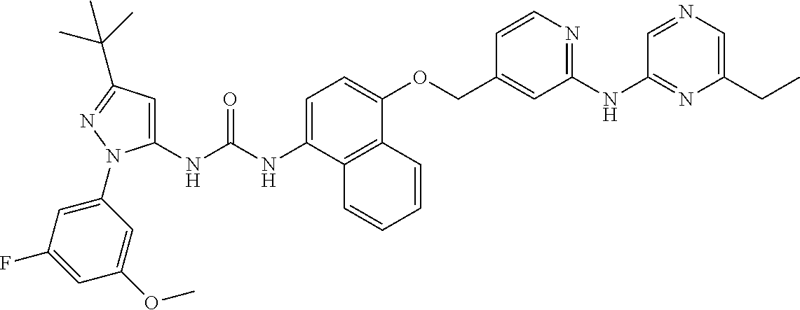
N(C(NC1=CC(C(C)(C)C)=NN1C1=CC(F)=CC(OC)=C1)=O)C1=CC=C(OCC2=CC(NC3=NC(CC)=CN=C3)=NC=C2)C2=C1C=CC=C2
